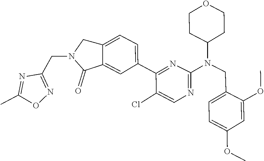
C1C(N(C2=NC=C(Cl)C(C3=CC=C4C(=C3)C(=O)N(CC3=NOC(C)=N3)C4)=N2)CC2=CC=C(OC)C=C2OC)CCOC1
